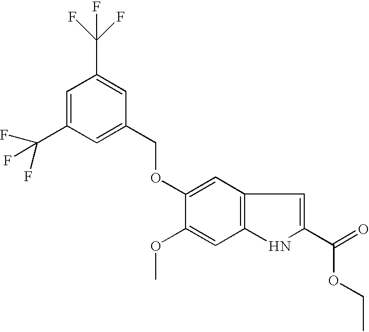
C1(OC)=CC2=C(C=C1OCC1=CC(C(F)(F)F)=CC(C(F)(F)F)=C1)C=C(C(OCC)=O)N2
